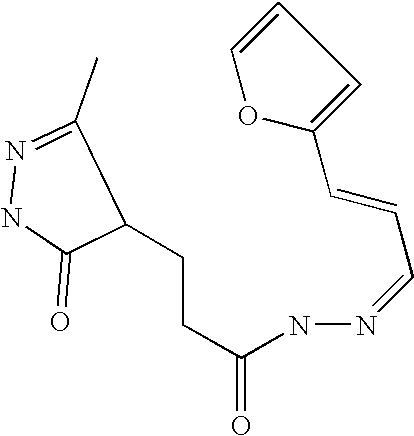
C1(=O)NN=C(C)C1CCC(=O)NN=CC=CC1=CC=CO1
